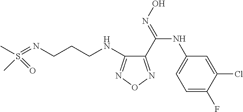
S(=NCCCNC1=NON=C1C(=NO)NC1=CC=C(F)C(Cl)=C1)(C)(C)=O
